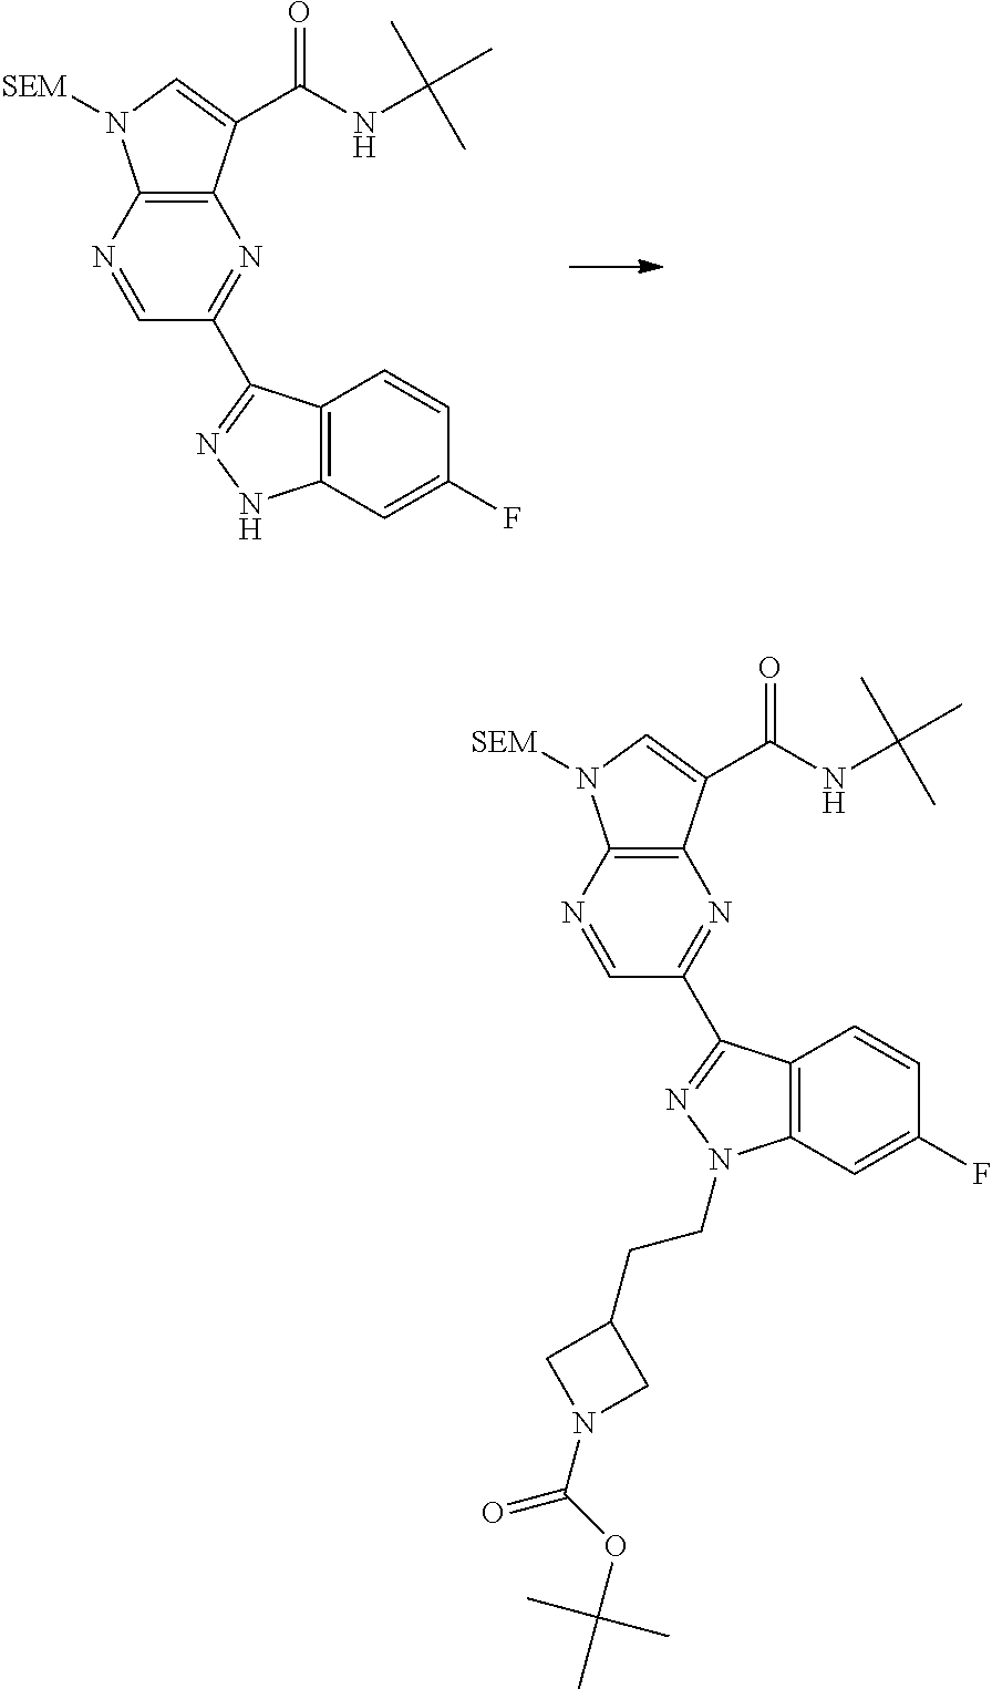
N1=CC(C2=NNC3=C2C=CC(F)=C3)=NC2=C1N([SEM])C=C2C(NC(C)(C)C)=O.N1=CC(C2=NN(CCC3CN(C(OC(C)(C)C)=O)C3)C3=C2C=CC(F)=C3)=NC2=C1N([SEM])C=C2C(NC(C)(C)C)=O
